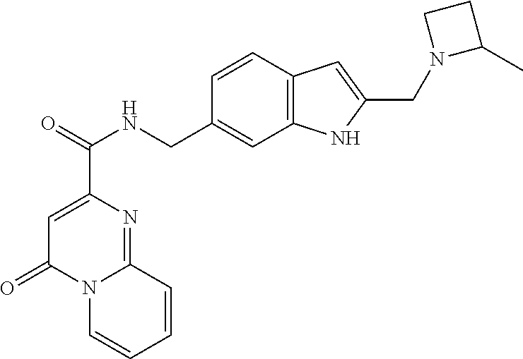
C1=C(C(=O)NCC2=CC3=C(C=C2)C=C(CN2C(C)CC2)N3)N=C2N(C1=O)C=CC=C2
